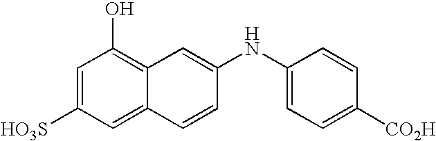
C1=C([HO3S])C=C2C(=C1O)C=C(NC1=CC=C([CO2H])C=C1)C=C2
